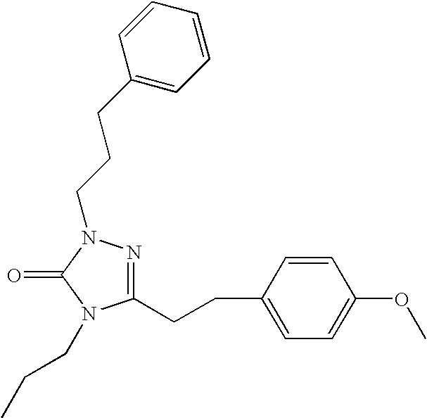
C1=CC(CCC2=NN(CCCC3=CC=CC=C3)C(=O)N2CCC)=CC=C1OC
